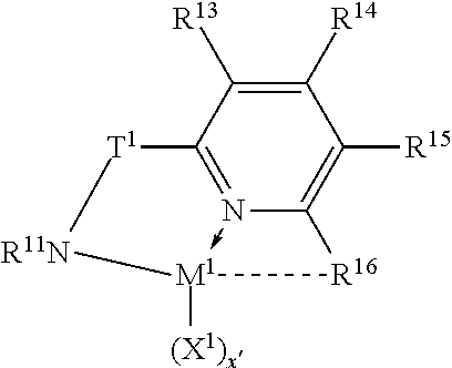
N12->[M1]3([(X1)x])[R16]C1=C([R15])C([R14])=C([R13])C=2[T1][R11N]3
